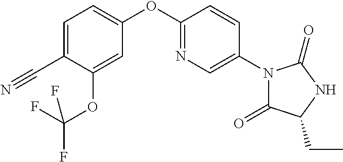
C1(C#N)=CC=C(OC2=NC=C(N3C(=O)C(CC)NC3=O)C=C2)C=C1OC(F)(F)F
